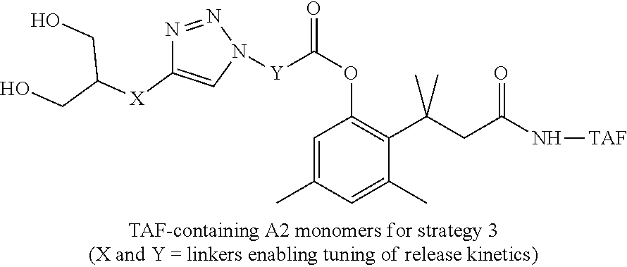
N1=NC([X]C(CO)CO)=CN1[Y]C(OC1=C(C(C)(C)CC(N[TAF])=O)C(C)=CC(C)=C1)=O
